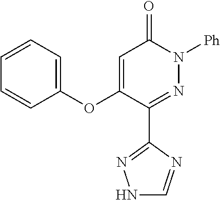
C1(C2=NN([Ph])C(=O)C=C2OC2=CC=CC=C2)=NNC=N1
